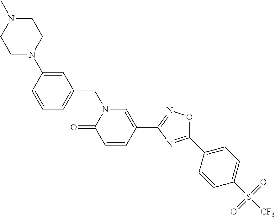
C1=CC(N2CCN(C)CC2)=CC(CN2C(=O)C=CC(C3=NOC(C4=CC=C(S([CF3])(=O)=O)C=C4)=N3)=C2)=C1
